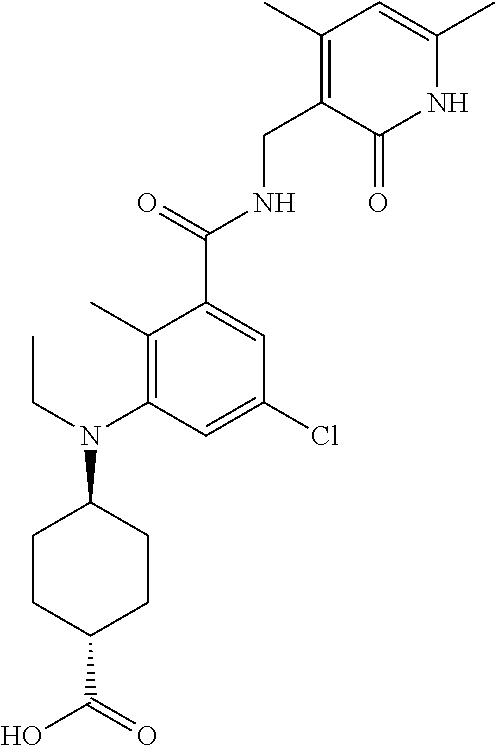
C1(C)=C(CNC(C2=CC(Cl)=CC(N(C3CCC(C(O)=O)CC3)CC)=C2C)=O)C(=O)NC(C)=C1
